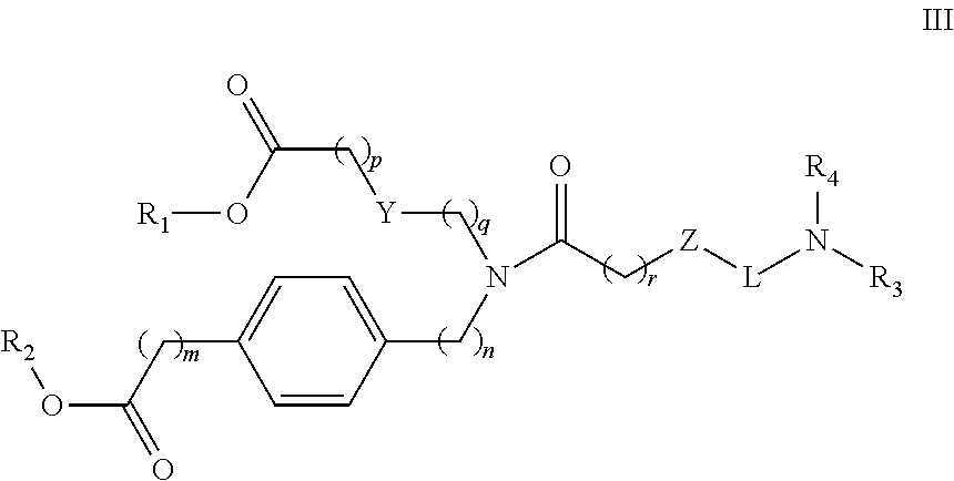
[R1]OC(=O)C[Y]CN(CC1=CC=C(CC(=O)O[R2])C=C1)C(C[Z][L]N([R3])[R4])=O
